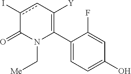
C1(C2=C([Y])cc(I)C(=O)N2C[Me])=CC=C(O)C=C1F
